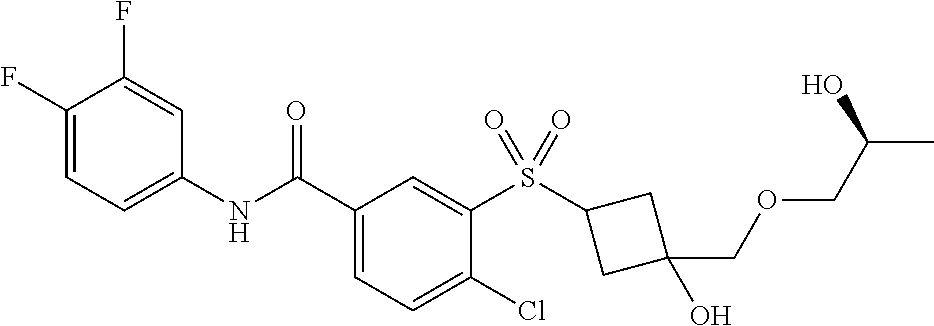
C1(F)=CC=C(NC(C2=CC=C(Cl)C(S(=O)(=O)C3CC(COCC(C)O)(O)C3)=C2)=O)C=C1F
